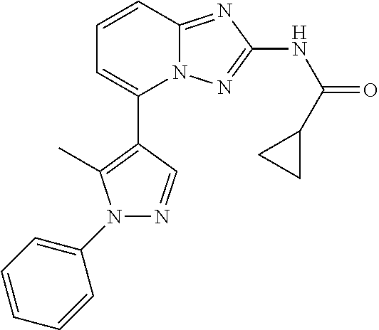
C1(C2=C(C)N(C3=CC=CC=C3)N=C2)=CC=CC2=NC(NC(=O)C3CC3)=NN12
